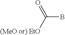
C(B)([(MeO or) EtO])=O
